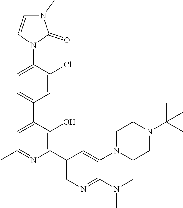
C1(C)=NC(C2=CN=C(N(C)C)C(N3CCN(C(C)(C)C)CC3)=C2)=C(O)C(C2=CC=C(N3C(=O)N(C)C=C3)C(Cl)=C2)=C1
